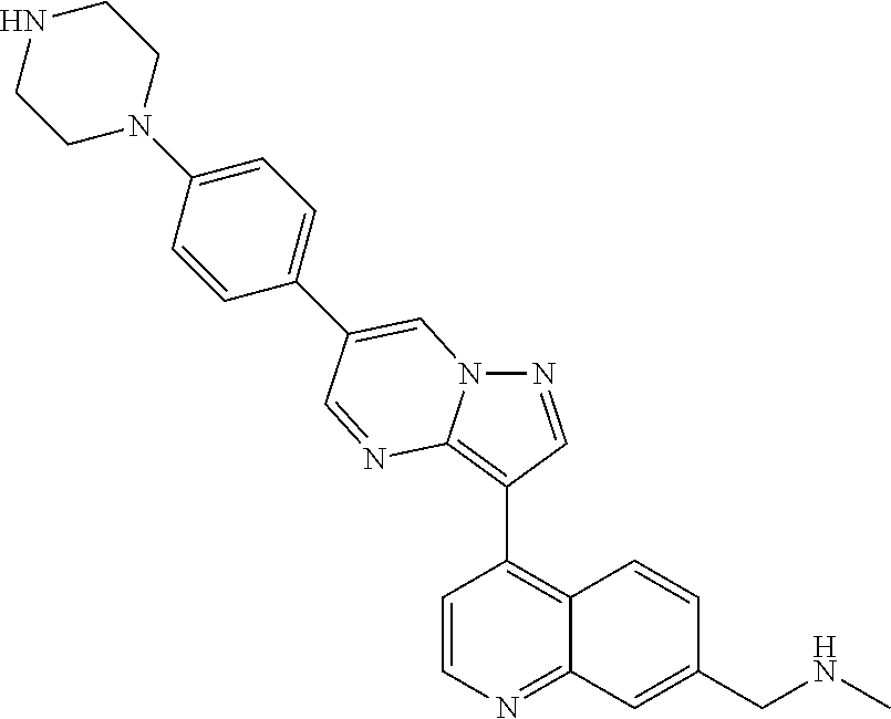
C1=CN=C2C(=C1C1=C3N(N=C1)C=C(C1=CC=C(N4CCNCC4)C=C1)C=N3)C=CC(CNC)=C2
